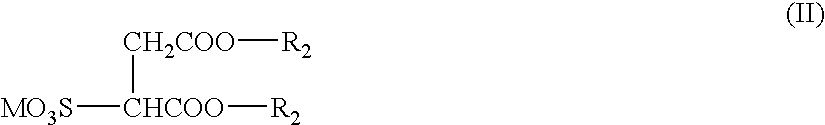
[MO3S][CHCOO]([R2])[CH2COO][R2]
